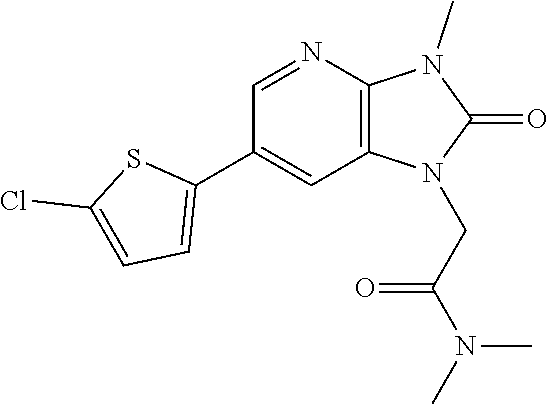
C1(C2=CC=C(Cl)S2)=CC2=C(N=C1)N(C)C(=O)N2CC(N(C)C)=O
